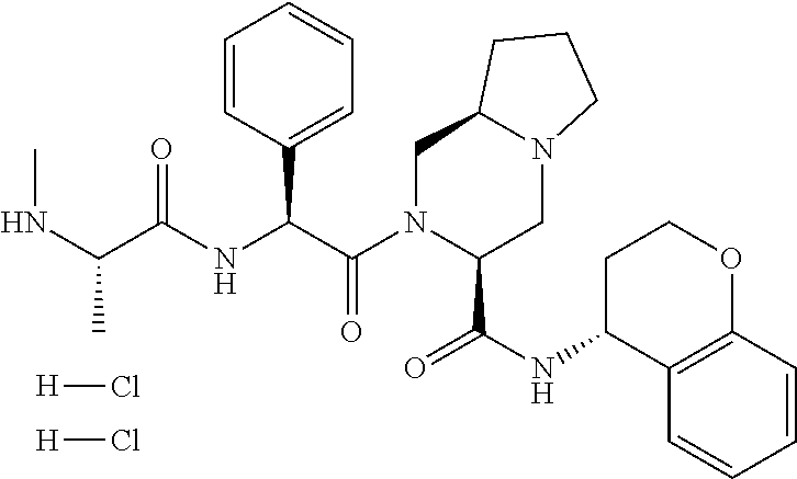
C1N(C(C(NC(C(NC)C)=O)C2=CC=CC=C2)=O)C(C(NC2C3=C(OCC2)C=CC=C3)=O)CN2C1CCC2.[H]Cl.[H]Cl
